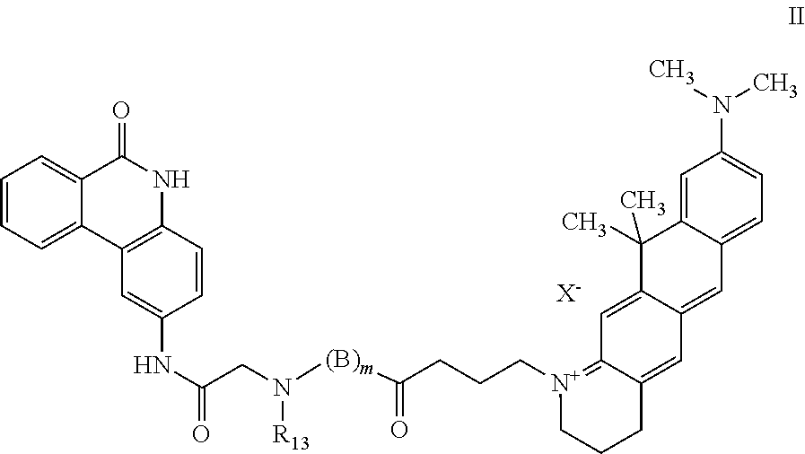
[X-].N(CC(NC1=CC2=C(NC(=O)C3=CC=CC=C32)C=C1)=O)([R13])[(B)m]C(=O)CCC[N+]1=C2C(=CC3=CC4=CC=C(N(C)C)C=C4C(C)(C)C3=C2)CCC1
